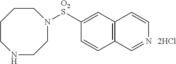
N1CCN([O2S]C2=CC3=C(C=C2)C=NC=C3)CCCC1
